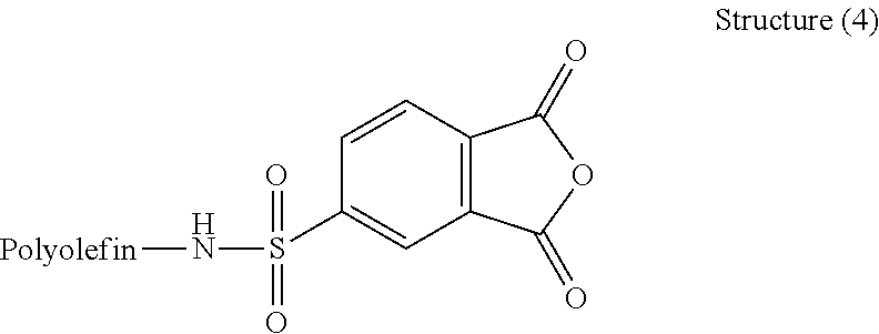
C1=CC2=C(C=C1S(=O)(=O)N[Polyolefin])C(=O)OC2=O
